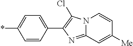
C1(*)=CC=C(C2=C(Cl)N3C(=N2)C=C([Me])C=C3)C=C1
